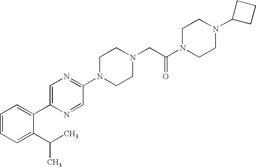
C1=CC=C(C(C)C)C(C2=CN=C(N3CCN(CC(N4CCN(C5CCC5)CC4)=O)CC3)C=N2)=C1
